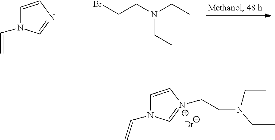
C1=CN=CN1C=C.BrCCN(CC)CC.C1=C[N+](CCN(CC)CC)=CN1C=C.[Br-]
